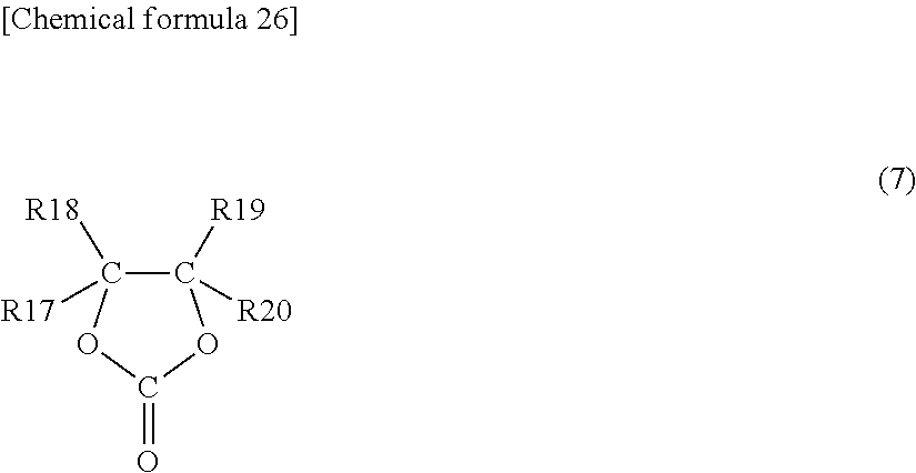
C1([R19])([R20])C([R18])([R17])OC(=O)O1
